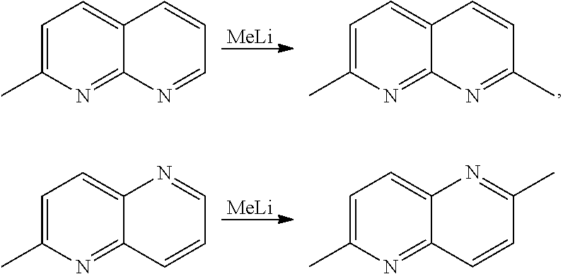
C1=C(C)N=C2C(=C1)N=CC=C2.[MeLi].C1=C(C)N=C2C(=C1)N=C(C)C=C2.C1=C(C)N=C2C(=C1)C=CC=N2.[MeLi].C1=C(C)N=C2C(=C1)C=CC(C)=N2
